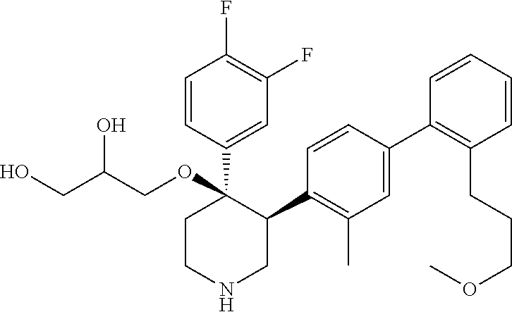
C1(C2=C(C)C=C(C3=C(CCCOC)C=CC=C3)C=C2)C(C2=CC(F)=C(F)C=C2)(OCC(CO)O)CCNC1
